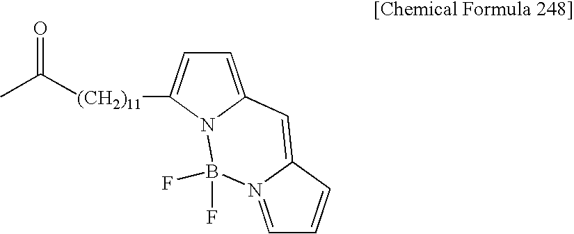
O=C([(CH2)11]C1=CC=C2N1B(F)(F)N1=CC=CC1=C2)C
